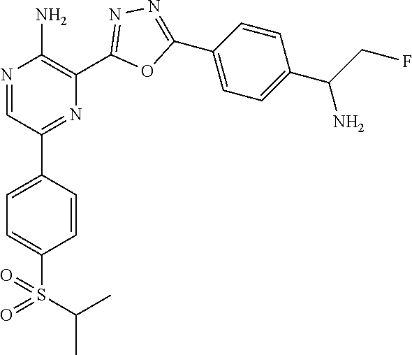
N1=CC(C2=CC=C(S(=O)(C(C)C)=O)C=C2)=NC(C2=NN=C(C3=CC=C(C(N)CF)C=C3)O2)=C1N
